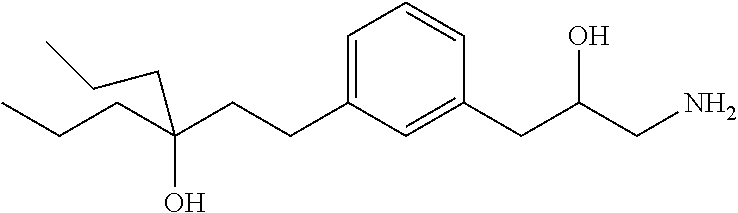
C(C(CCC1=CC=CC(CC(CN)O)=C1)(O)CCC)CC
